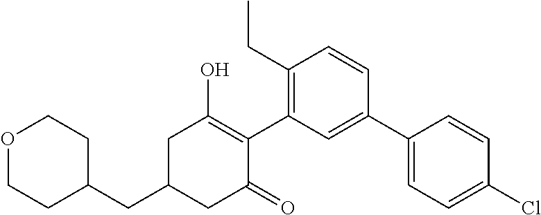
C1(CC2CC(=O)C(C3=C(CC)C=CC(C4=CC=C(Cl)C=C4)=C3)=C(O)C2)CCOCC1
